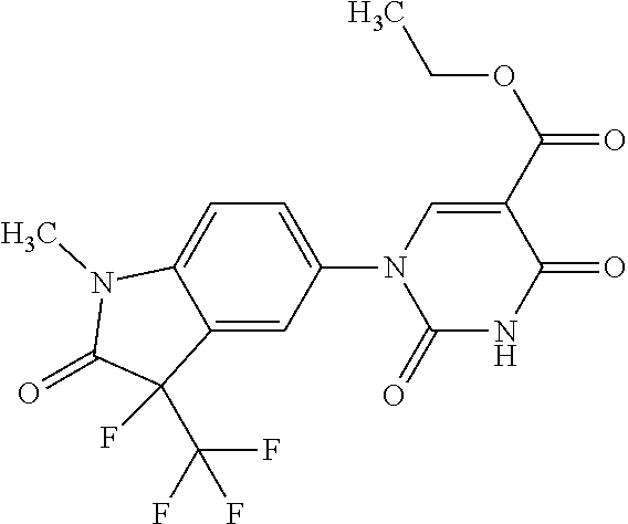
C1(N2C(=O)NC(=O)C(C(OCC)=O)=C2)=CC=C2C(=C1)C(F)(C(F)(F)F)C(=O)N2C
